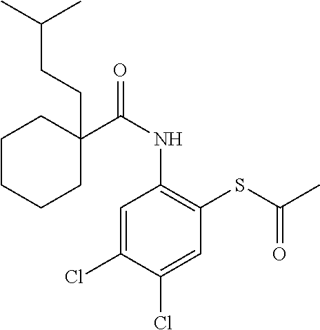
C1=C(Cl)C(Cl)=CC(SC(C)=O)=C1NC(=O)C1(CCC(C)C)CCCCC1
